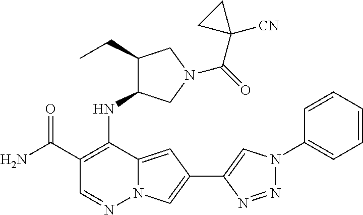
C1(C(N)=O)=C(NC2C(CC)CN(C(C3([CN])CC3)=O)C2)C2=CC(C3=CN(C4=CC=CC=C4)N=N3)=CN2N=C1
